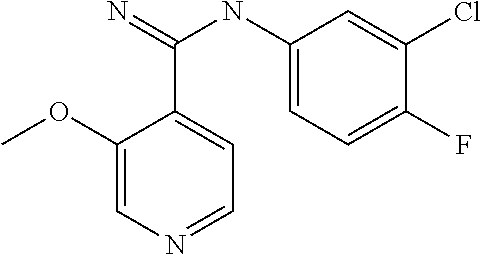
C1(OC)=CN=CC=C1C(=N)NC1=CC=C(F)C(Cl)=C1
